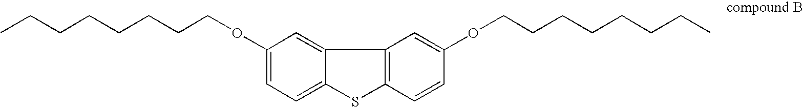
C1(OCCCCCCCC)=CC=C2C(=C1)C1=C(S2)C=CC(OCCCCCCCC)=C1
